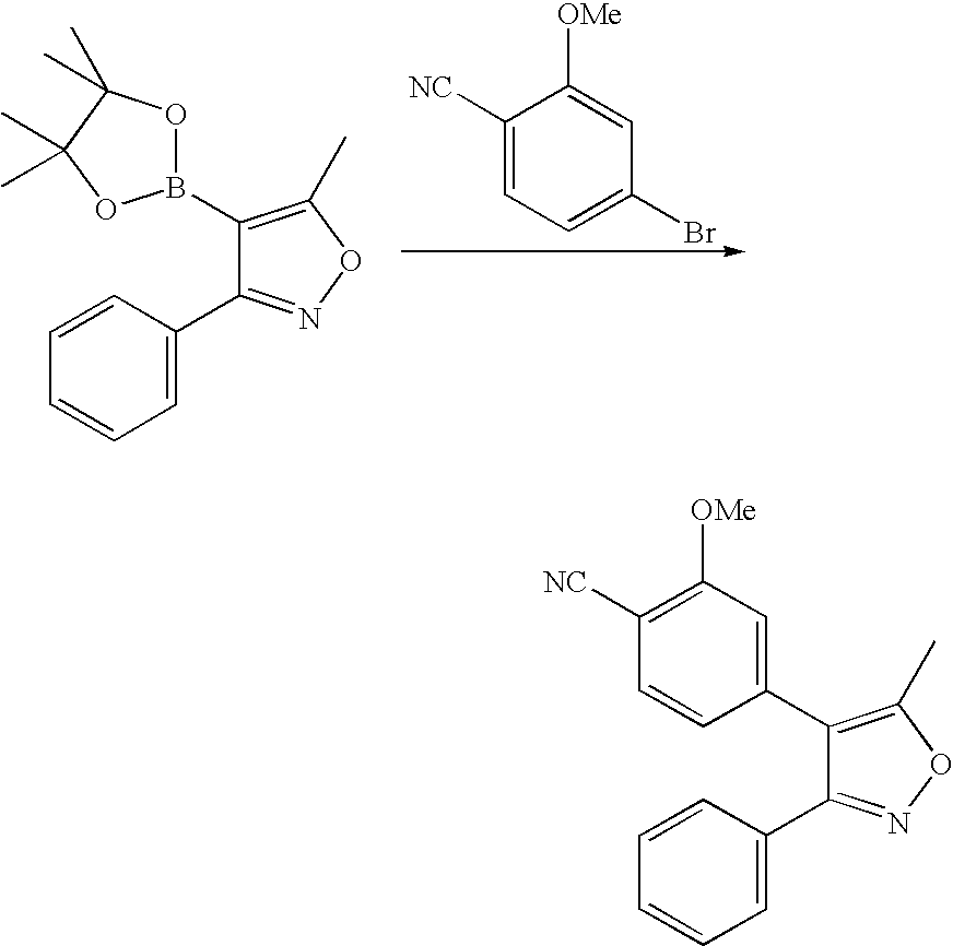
B1(C2=C(C)ON=C2C2=CC=CC=C2)OC(C)(C)C(C)(C)O1.C1([NC])=CC=C(Br)C=C1[OMe].C1(C2=C(C)ON=C2C2=CC=CC=C2)=CC([OMe])=C([NC])C=C1
